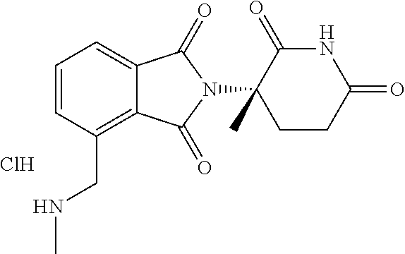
C1=CC=C2C(=C1CNC)C(=O)N(C1(C)CCC(=O)NC1=O)C2=O.Cl
